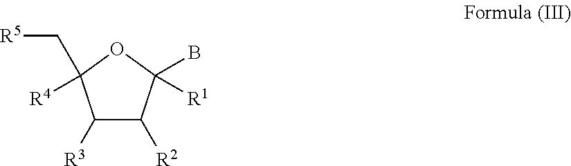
C1([R3])C([R2])C([R1])(B)OC1(C[R5])[R4]
